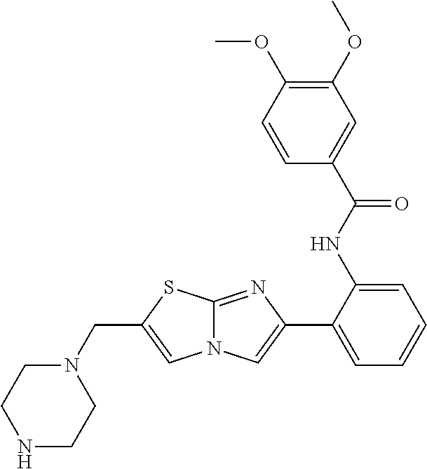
C12=NC(C3=CC=CC=C3NC(=O)C3=CC(OC)=C(OC)C=C3)=CN1C=C(CN1CCNCC1)S2
